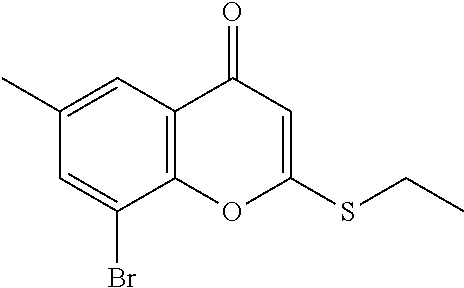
C1=C(Br)C2=C(C=C1C)C(=O)C=C(SCC)O2
